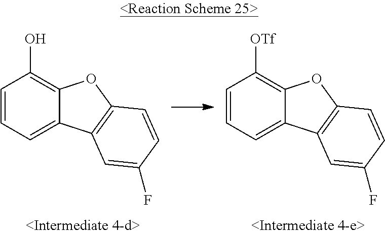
C1=CC=C2C(=C1O)OC1=C2C=C(F)C=C1.C1=CC=C2C(=C1[OTf])OC1=C2C=C(F)C=C1
